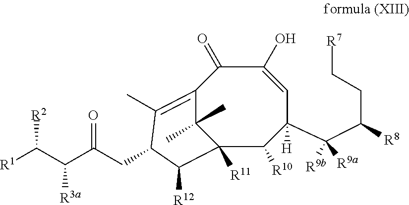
C12=C(C)C(CC(C(C([R1])[R2])[R3a])=O)C([R12])C([R11])(C1(C)C)C([R10])C(C(C(CC[R7])[R8])([R9a])[R9b])([H])C=C(O)C2=O
